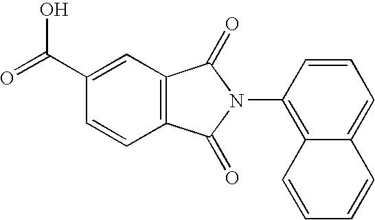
C1=CC(N2C(=O)C3=C(C2=O)C=C(C(=O)O)C=C3)=C2C(=C1)C=CC=C2
